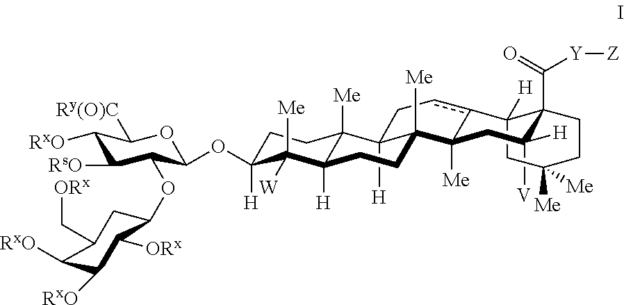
C1([RxO])C([RsO])C(OC2CC(C[ORx])C([RxO])C([RxO])C2[ORx])C(OC2([H])CCC3([Me])C([H])(C2([Me])[W])CCC2([Me])C3([H])Ccc3C2([Me])CC([H])([V])C2(C(=O)[Y][Z])C3([H])CC([Me])([Me])CC2)OC1[Ry(O)C]
